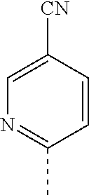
C1=C([CN])C=CC(C)=N1
